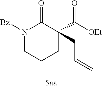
N1([Bz])CCCC(C([OEt])=O)(CC=C)C1=O
